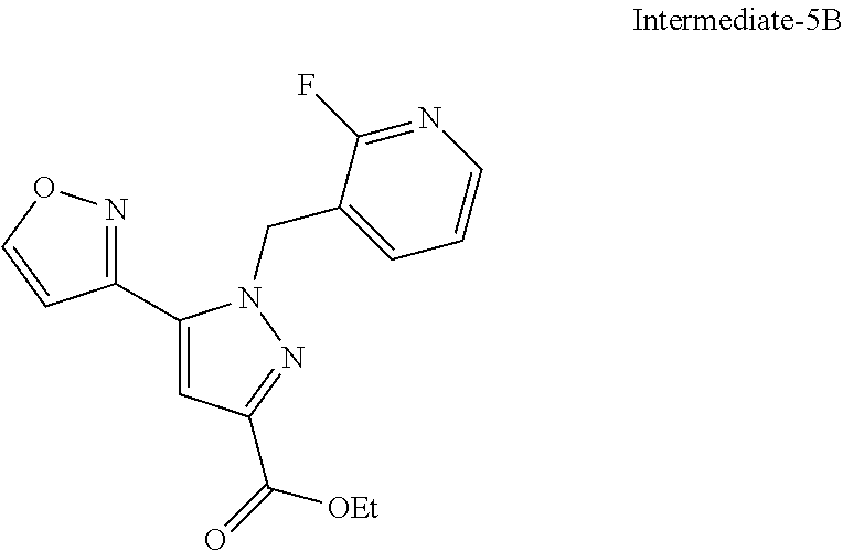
C1(C2=CC(C(=O)[OEt])=NN2CC2=CC=CN=C2F)=NOC=C1
